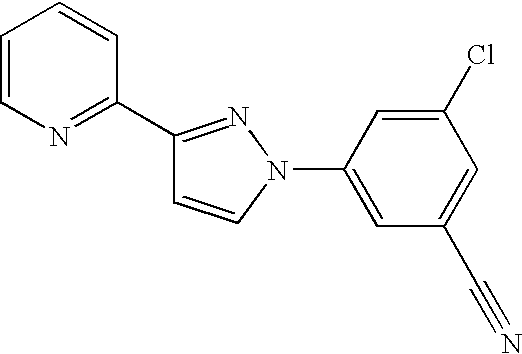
C1(C2=NC=CC=C2)=NN(C2=CC(C#N)=CC(Cl)=C2)C=C1
